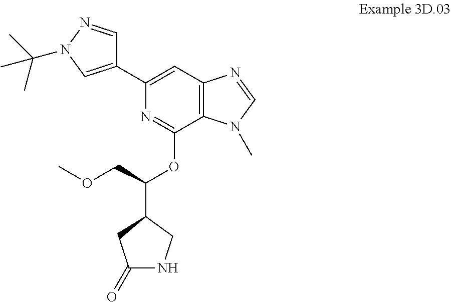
C1(C2=CN(C(C)(C)C)N=C2)=CC2=C(C(OC(C3CNC(=O)C3)COC)=N1)N(C)C=N2
